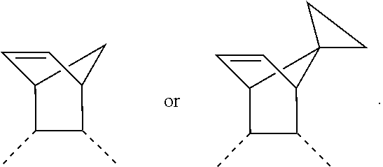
C1=CC2C(C)C(C)C1C2.C1=CC2C(C)C(C)C1C21CC1
